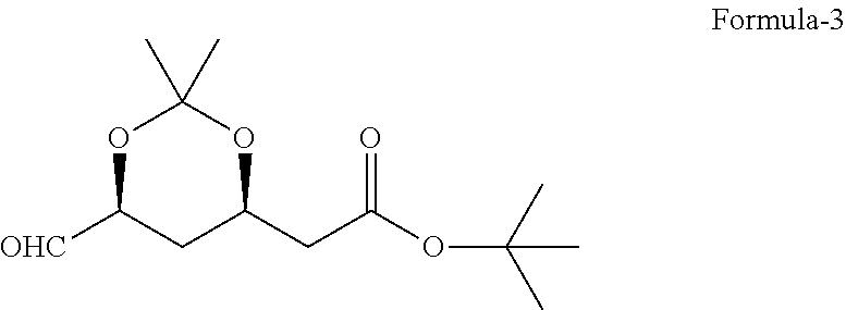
O1C([OHC])CC(CC(OC(C)(C)C)=O)OC1(C)C
